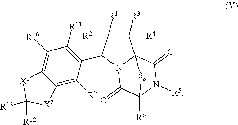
C1([R3])([R4])C([R2])([R1])C(C2=C([R11])C([R10])=C3C(=C2[R7])[X2]C([R12])([R13])[X1]3)N2C13C(=O)N([R5])C([R6])(C2=O)[Sp]3
